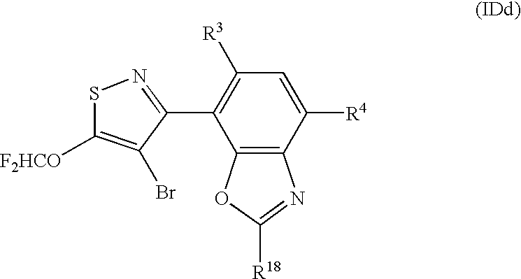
C1([R3])=C(C2=NSC([F2HCO])=C2Br)C2=C(C([R4])=C1)N=C([R18])O2
